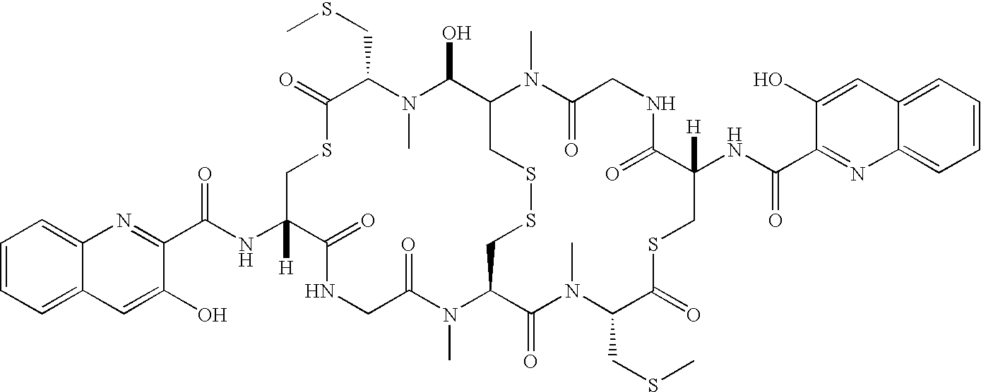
C1=CC=C2C(=C1)N=C(C(NC1([H])C(=O)NCC(=O)N(C)C3CSSCC(N(C)C(=O)CNC(=O)C(NC(C4=NC5=CC=CC=C5C=C4O)=O)([H])CSC(=O)C(CSC)N(C)C3=O)C(O)N(C)C(CSC)C(=O)SC1)=O)C(O)=C2
